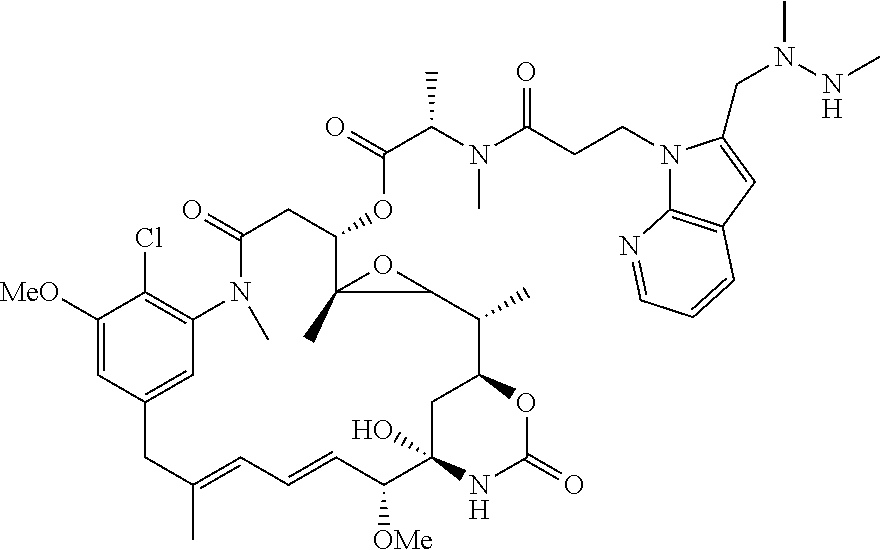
C1([MeO])=CC2=CC(=C1Cl)N(C)C(=O)CC(OC(=O)C(C)N(C)C(=O)CCN1C3=C(C=C1CN(C)NC)C=CC=N3)C1(C)C(C(C)C3OC(=O)NC(O)(C([OMe])C=CC=C(C)C2)C3)O1
